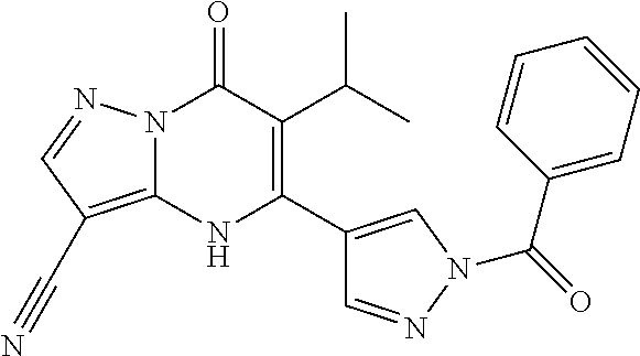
N12C(=C(C#N)C=N1)NC(C1=CN(C(=O)C3=CC=CC=C3)N=C1)=C(C(C)C)C2=O
